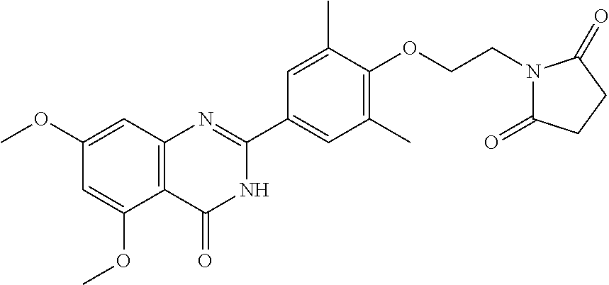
C12=C(C=C(OC)C=C1OC)N=C(C1=CC(C)=C(OCCN3C(=O)CCC3=O)C(C)=C1)NC2=O
